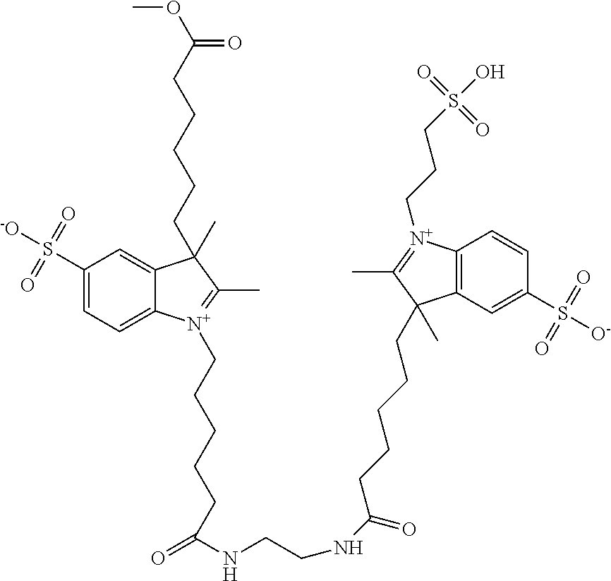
C1(S([-O])(=O)=O)=CC=C2C(=C1)C(C)(CCCCCC(OC)=O)C(C)=[N+]2CCCCCC(NCCNC(=O)CCCCCC1(C)C2=C(C=CC(S([O-])(=O)=O)=C2)[N+](CCCS(O)(=O)=O)=C1C)=O
